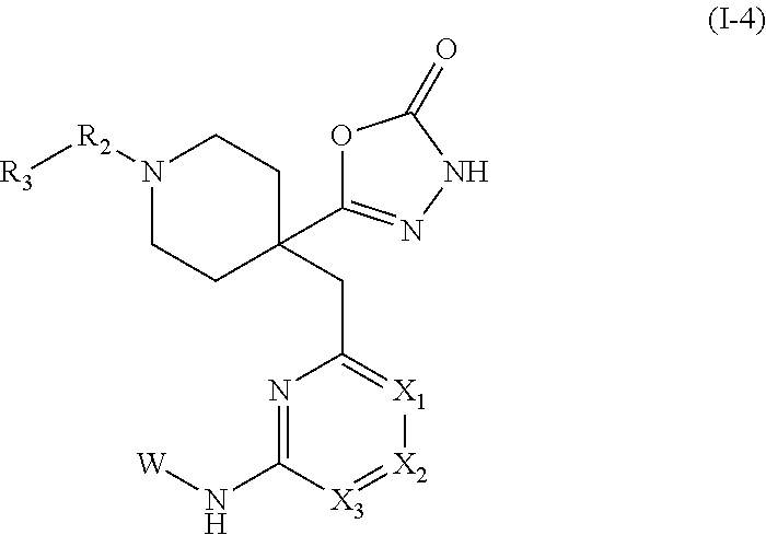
N1=C(N[W])[X3]=[X2][X1]=C1CC1(C2=NNC(=O)O2)CCN([R2][R3])CC1
